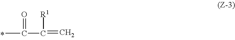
CC(=O)C(=C)[R1]
